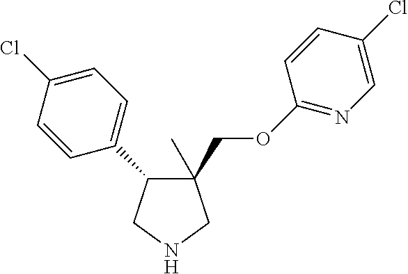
C1(C)(COC2=NC=C(Cl)C=C2)C(C2=CC=C(Cl)C=C2)CNC1
